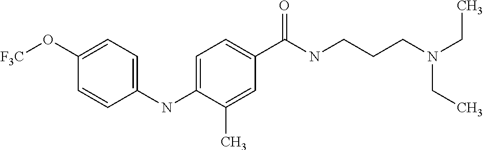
C1=CC(NC2=CC=C(C(NCCCN(CC)CC)=O)C=C2C)=CC=C1O[F3C]
